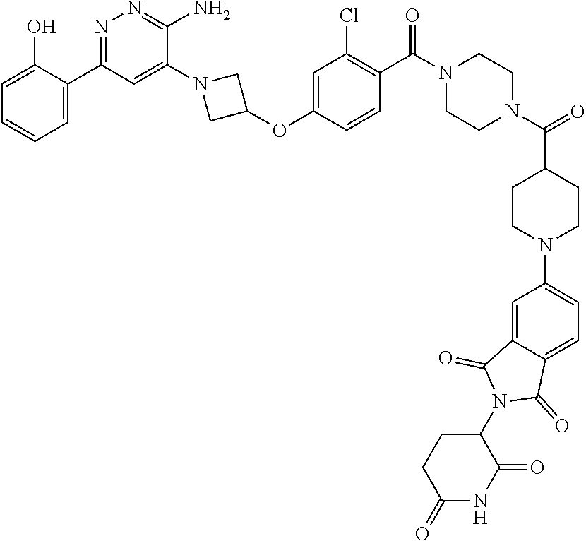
C1=C(O)C(C2=NN=C(N)C(N3CC(OC4=CC(Cl)=C(C(N5CCN(C(C6CCN(C7=CC=C8C(=C7)C(=O)N(C7CCC(=O)NC7=O)C8=O)CC6)=O)CC5)=O)C=C4)C3)=C2)=CC=C1
